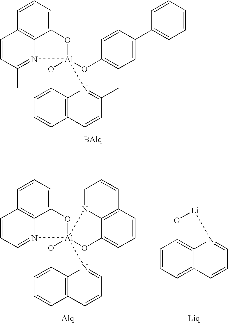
C12=CC=CC3=C1N(=C(C)C=C3)[Al]1(OC3=CC=C(C4=CC=CC=C4)C=C3)(O2)OC2=CC=CC3=C2N1=C(C)C=C3.[BAlq].C12=CC=CC3=C1N(=CC=C3)[Al]13(O2)(OC2=CC=CC4=C2N1=CC=C4)OC1=CC=CC2=C1N3=CC=C2.[Alq].[Li]1OC2=C3C(=CC=C2)C=CC=N13.[Liq]
